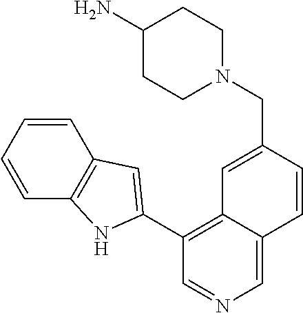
C1(C2=CC3=C(C=CC=C3)N2)=C2C(=CN=C1)C=CC(CN1CCC(N)CC1)=C2
